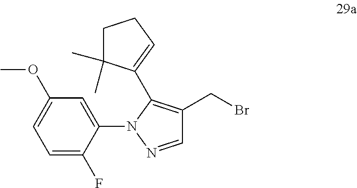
C1=C(F)C(N2N=CC(CBr)=C2C2=CCCC2(C)C)=CC(OC)=C1
